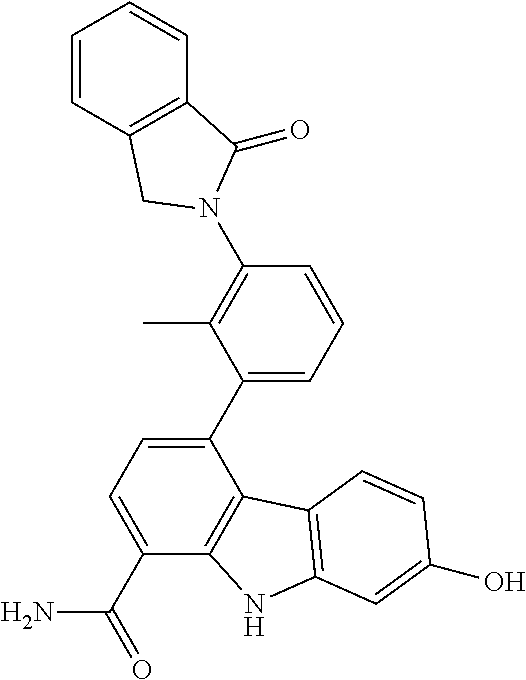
C1=CC2=C(C=C1)C(=O)N(C1=C(C)C(C3=CC=C(C(=O)N)C4=C3C3=C(N4)C=C(O)C=C3)=CC=C1)C2
